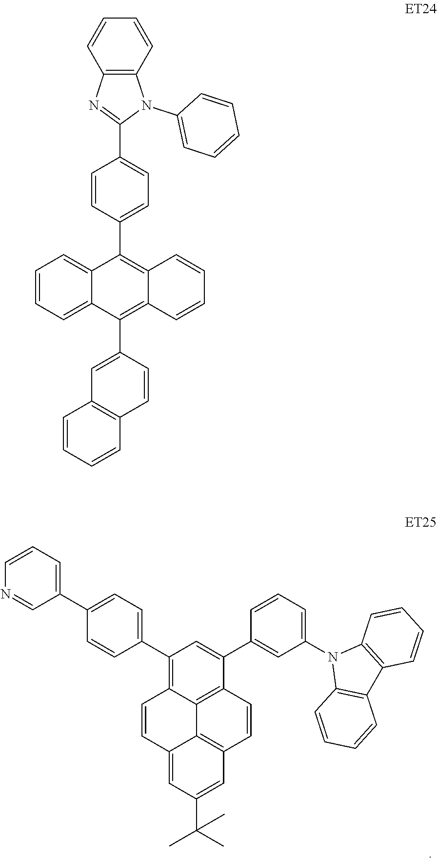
C1=CC2=C(N(C3=CC=CC(C4=CC(C5=CC=C(C6=CC=CN=C6)C=C5)=C5C6=C4C=CC4=C6C(=CC(C(C)(C)C)=C4)C=C5)=C3)C3=C2C=CC=C3)C=C1.N1=C(C2=CC=C(C3=C4C=CC=CC4=C(C4=CC5=C(C=C4)C=CC=C5)C4=CC=CC=C34)C=C2)N(C2=CC=CC=C2)C2=C1C=CC=C2
